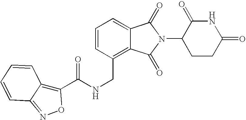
C(C1=C2C(=CC=C1)C(=O)N(C1CCC(=O)NC1=O)C2=O)NC(C1=C2C(=NO1)C=CC=C2)=O
